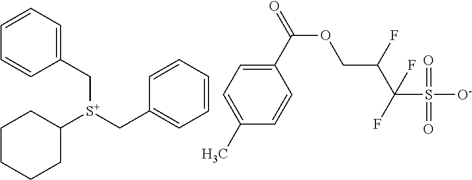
C1(C[S+](C2CCCCC2)CC2=CC=CC=C2)=CC=CC=C1.O(CC(C(S([O-])(=O)=O)(F)F)F)C(=O)C1=CC=C(C)C=C1
